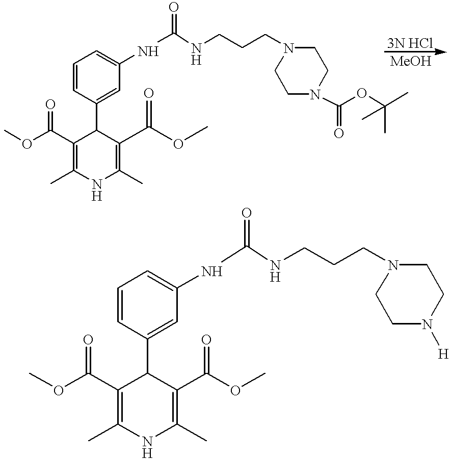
C1(C(OC)=O)=C(C)NC(C)=C(C(OC)=O)C1C1=CC(NC(=O)NCCCN2CCN(C(OC(C)(C)C)=O)CC2)=CC=C1.C1(C(OC)=O)=C(C)NC(C)=C(C(OC)=O)C1C1=CC(NC(=O)NCCCN2CCN([H])CC2)=CC=C1
